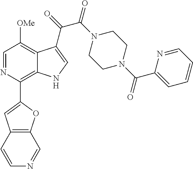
C1(C2=C3C(=C([OMe])C=N2)C(C(=O)C(N2CCN(C(C4=CC=CC=N4)=O)CC2)=O)=CN3)=CC2=C(O1)C=NC=C2
